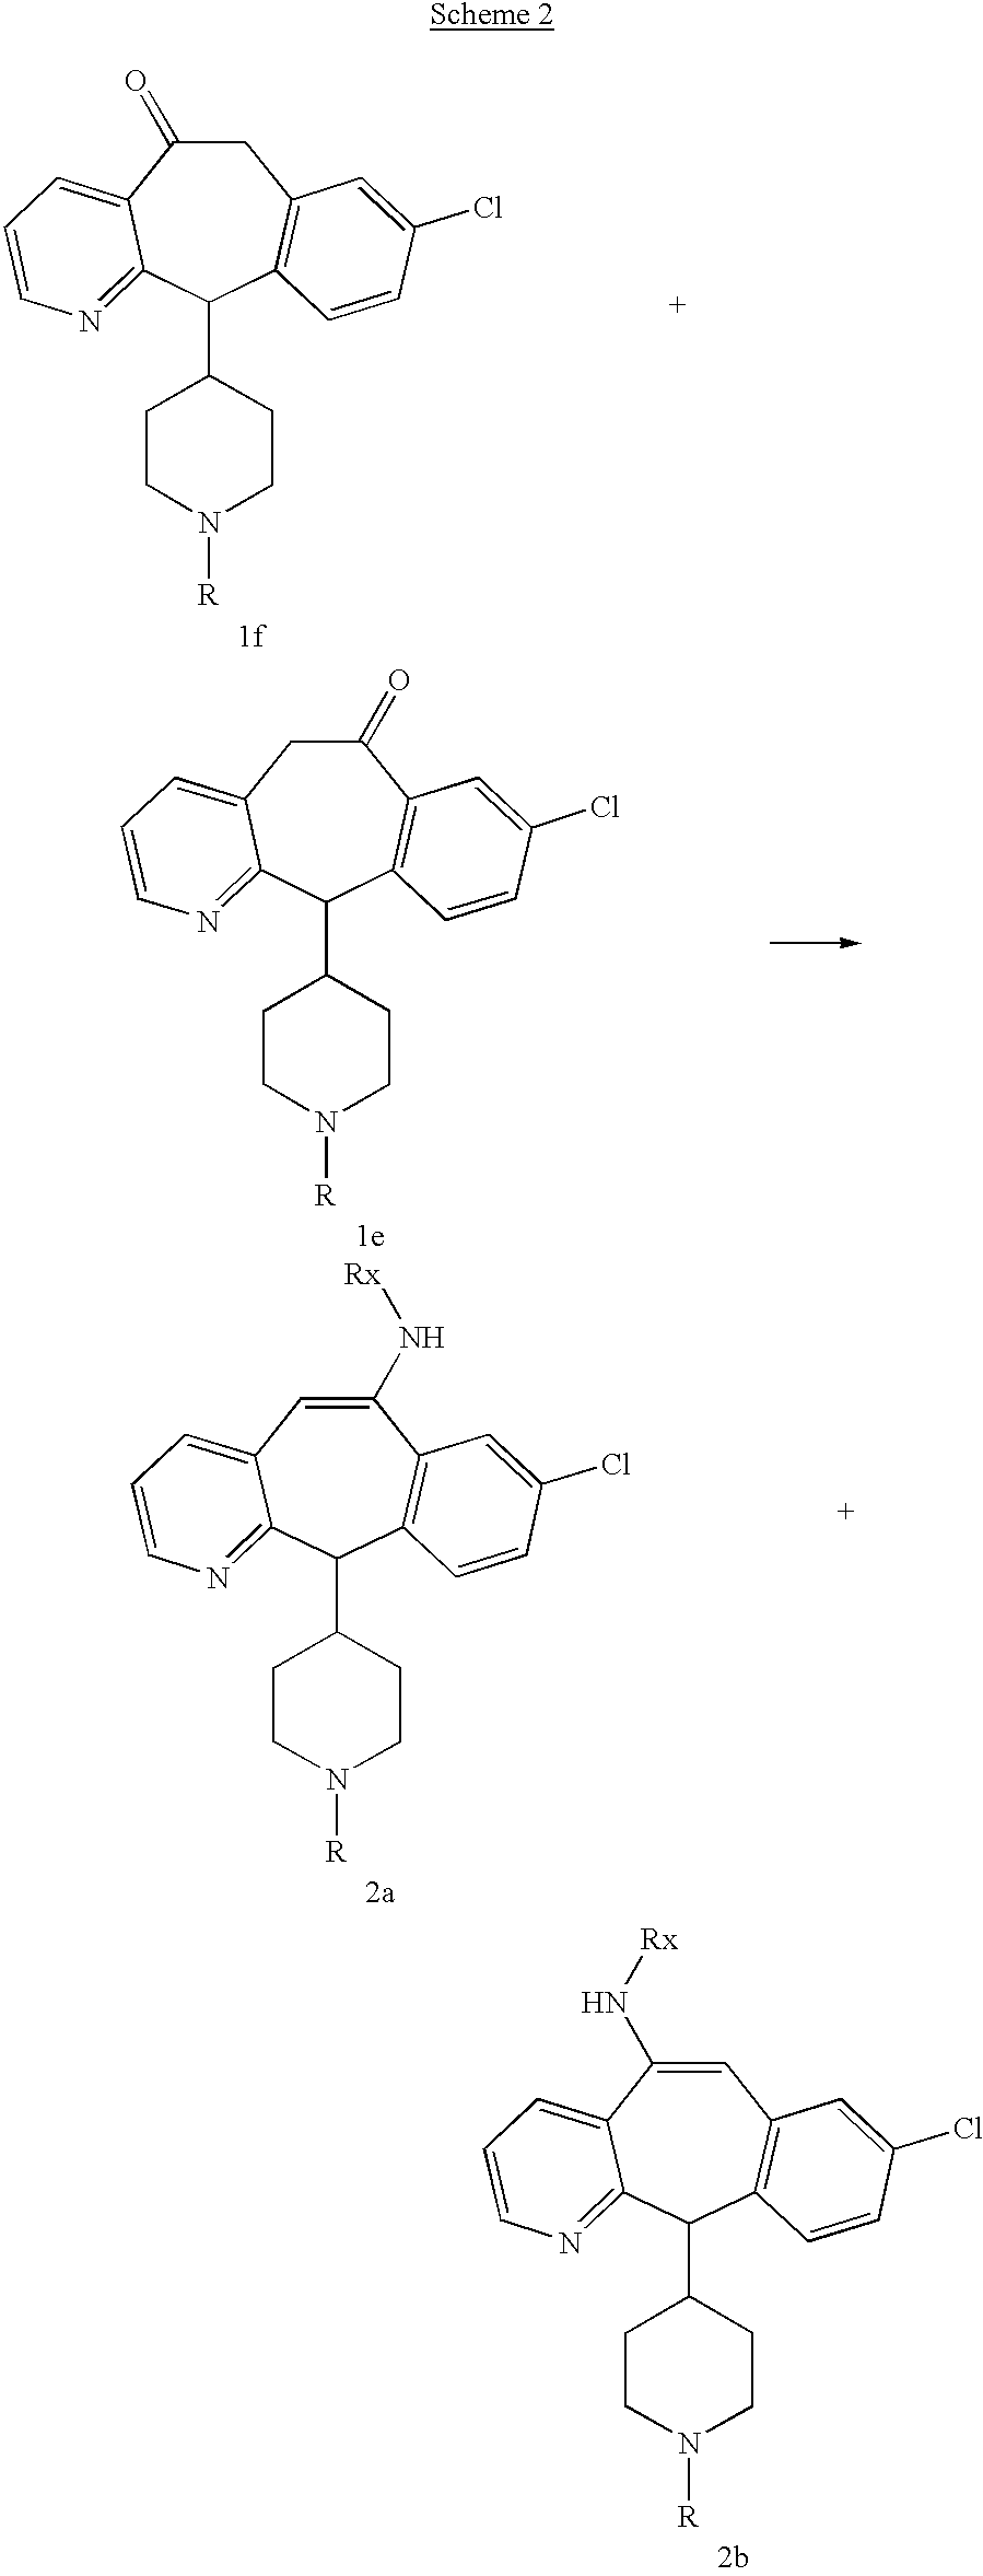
C1C(=O)C2=CC=CN=C2C(C2CCN([R])CC2)C2=C1C=C(Cl)C=C2.C1(=O)CC2=CC=CN=C2C(C2CCN([R])CC2)C2=C1C=C(Cl)C=C2.C1(N[Rx])=CC2=CC=CN=C2C(C2CCN([R])CC2)C2=C1C=C(Cl)C=C2.C1=C(N[Rx])C2=CC=CN=C2C(C2CCN([R])CC2)C2=C1C=C(Cl)C=C2
